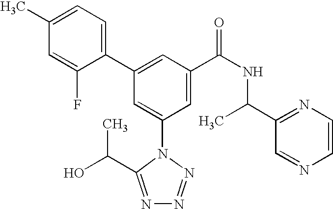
C1(C2=CC(C(NC(C3=NC=CN=C3)C)=O)=CC(N3C(C(C)O)=NN=N3)=C2)=CC=C(C)C=C1F
